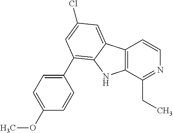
C12=C(C(CC)=NC=C1)NC1=C(C3=CC=C(OC)C=C3)C=C(Cl)C=C21
